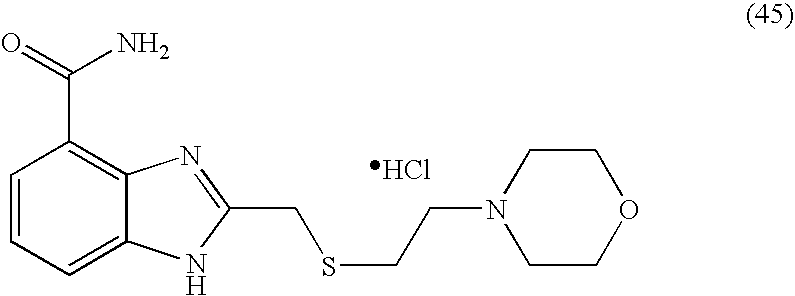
C1=CC=C2C(=C1C(=O)N)N=C(CSCCN1CCOCC1)[N H]2.Cl
